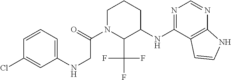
C1=CC=C(NCC(N2C(C(F)(F)F)C(NC3=NC=NC4=C3C=CN4)CCC2)=O)C=C1Cl
